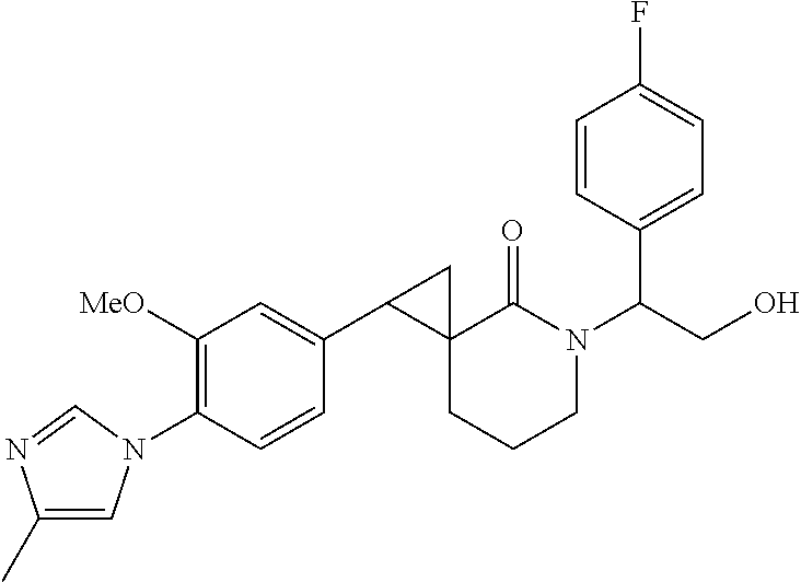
C1(C)=CN(C2=C([MeO])C=C(C3C4(CCCN(C(CO)C5=CC=C(F)C=C5)C4=O)C3)C=C2)C=N1
